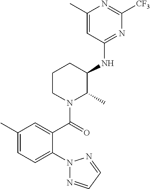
N1(C2=CC=C(C)C=C2C(N2C(C)C(NC3=NC([CF3])=NC(C)=C3)CCC2)=O)N=CC=N1
